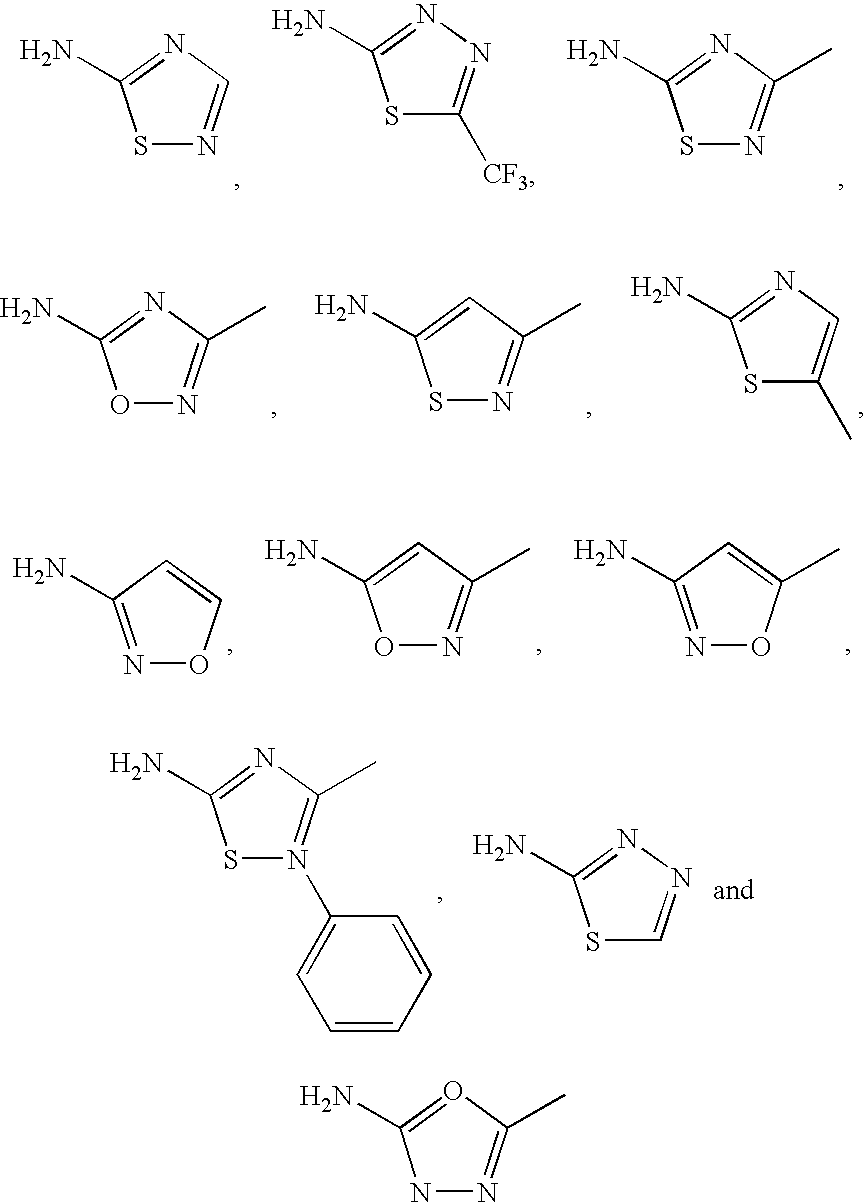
S1N=CN=C1N.S1N=C(C)N=C1N.S1C([CF3])=NN=C1N.O1N=C(C)N=C1N.S1N=C(C)C=C1N.S1C(C)=CN=C1N.O1N=C(C)C=C1N.N1=C(N)C=CO1.N1=C(N)C=C(C)O1.S1N(C2=CC=CC=C2)=C(C)N=C1N.S1C=NN=C1N.N1N=C(C)O=C1N
